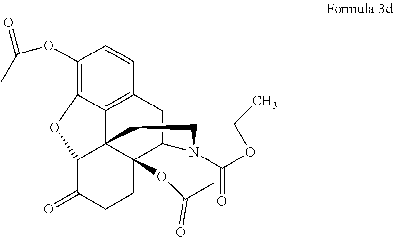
C1(OC(C)=O)=C2C3=C(C=C1)CC1C4(OC(C)=O)C3(C(C(=O)CC4)O2)CCN1C(OCC)=O
